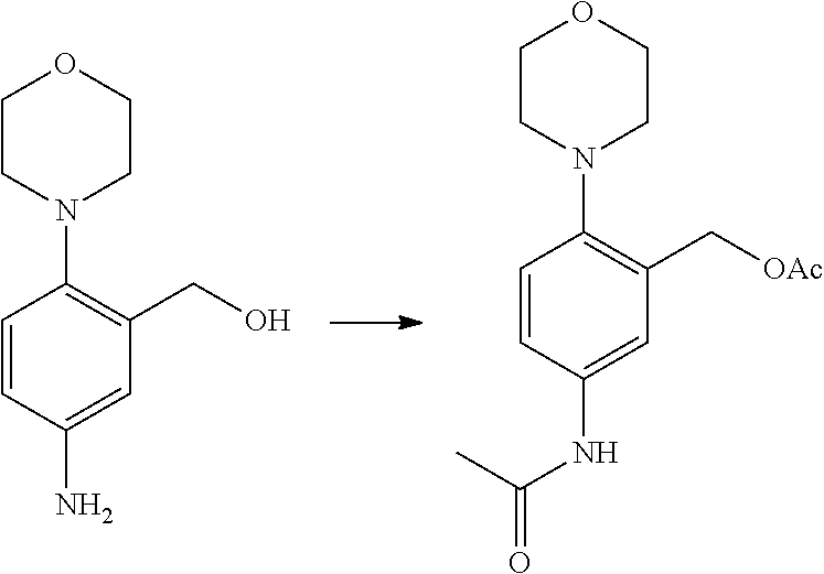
C1=CC(N)=CC(CO)=C1N1CCOCC1.C1=CC(NC(C)=O)=CC(C[OAc])=C1N1CCOCC1
